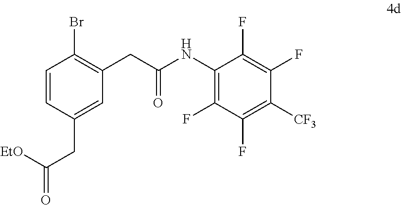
C1=CC(CC(=O)[EtO])=CC(CC(NC2=C(F)C(F)=C([CF3])C(F)=C2F)=O)=C1Br
